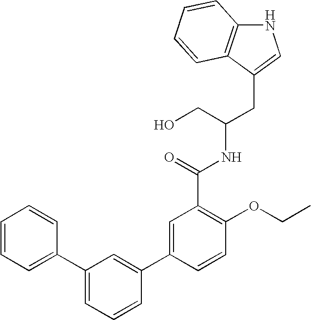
N1C2=C(C(CC(CO)NC(C3=C(OCC)C=CC(C4=CC(C5=CC=CC=C5)=CC=C4)=C3)=O)=C1)C=CC=C2
